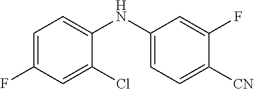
C1=C(F)C=C(Cl)C(NC2=CC=C([CN])C(F)=C2)=C1
